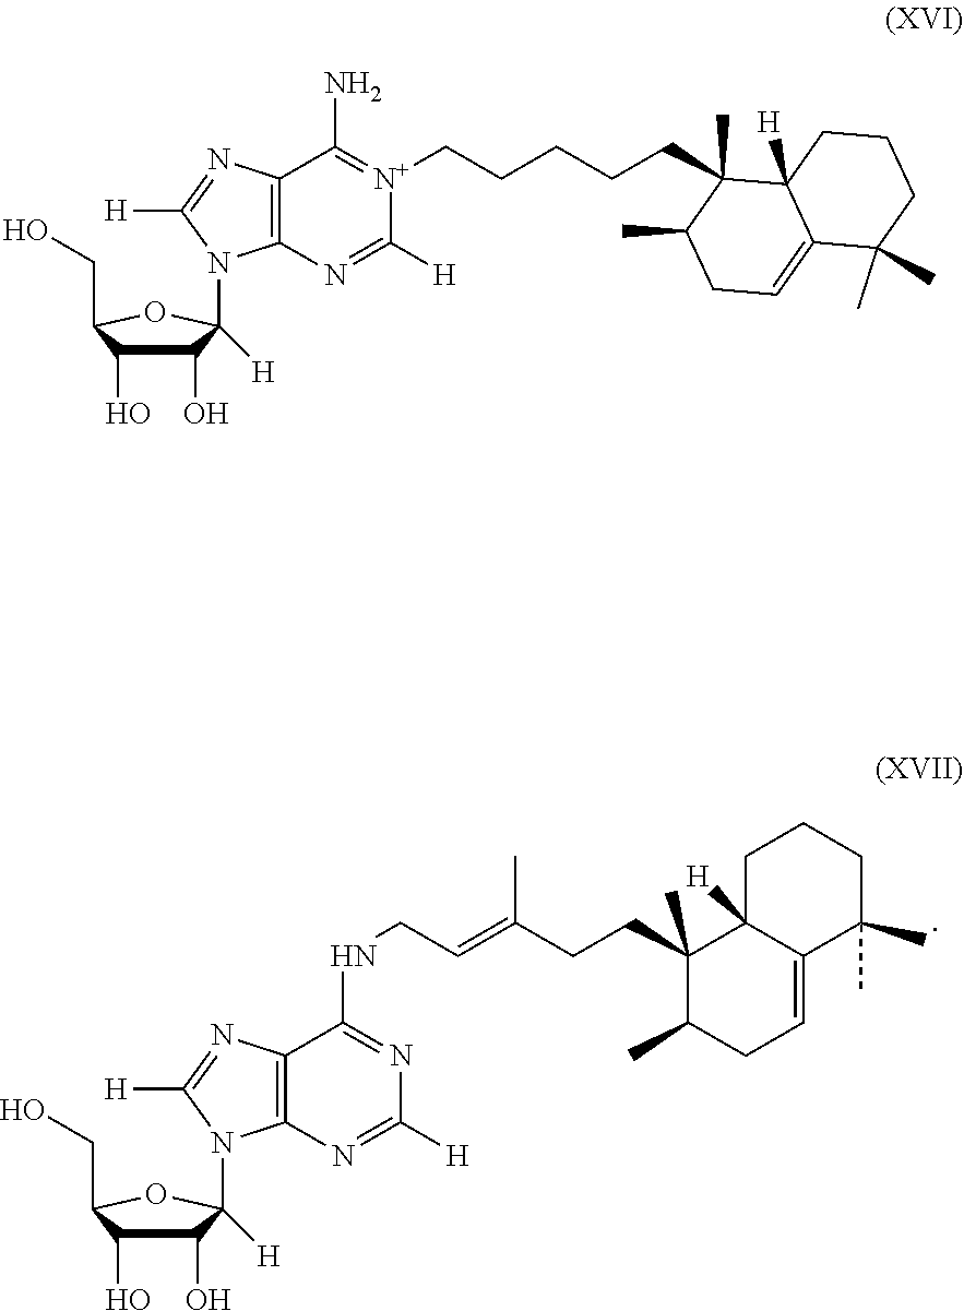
C12=C(N=C([H])N=C1NCC=C(CCC1(C)C(C)CC=C3C1([H])CCCC3(C)C)C)N(C1([H])C(O)C(O)C(CO)O1)C([H])=N2.C12=C(N=C([H])[N+](CCCCCC3(C)C(C)CC=C4C3([H])CCCC4(C)C)=C1N)N(C1([H])C(O)C(O)C(CO)O1)C([H])=N2
